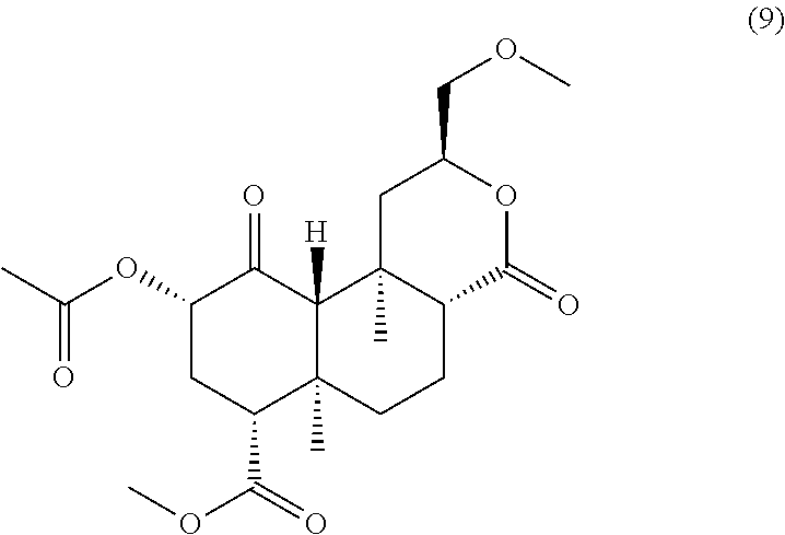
C1(OC(C)=O)CC(C(=O)OC)C2(C)C([H])(C1=O)C1(C)C(CC2)C(=O)OC(COC)C1
